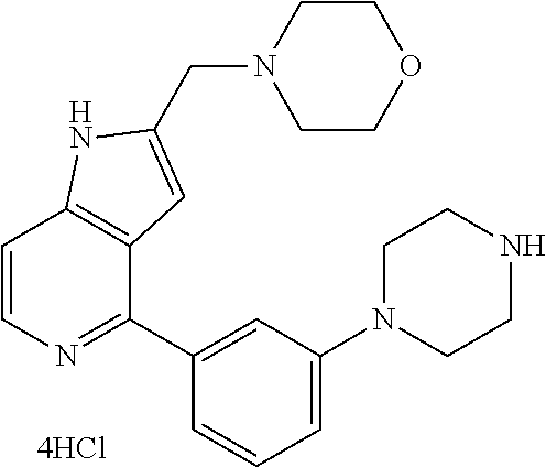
C1(C2=CC(N3CCNCC3)=CC=C2)=NC=CC2=C1C=C(CN1CCOCC1)N2
